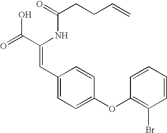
C(=O)(NC(C(=O)O)=CC1=CC=C(OC2=C(Br)C=CC=C2)C=C1)CCC=C
